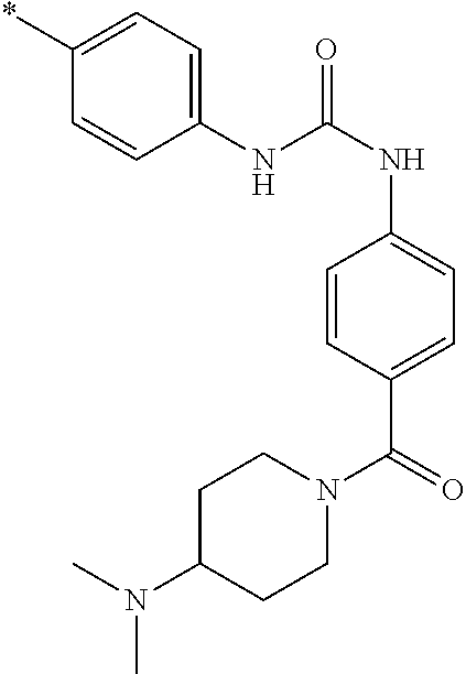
C1(NC(NC2=CC=C(C(N3CCC(N(C)C)CC3)=O)C=C2)=O)=CC=C(*)C=C1
